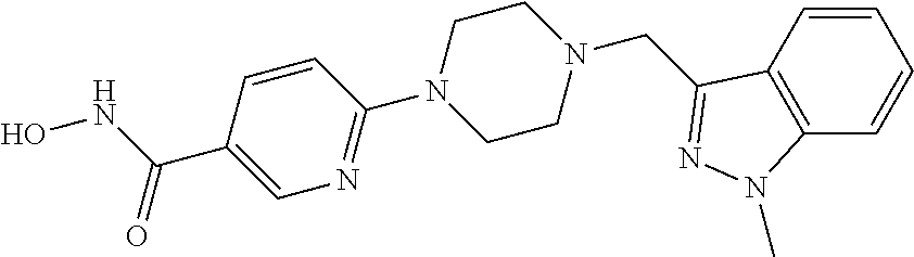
C1=CC(C(NO)=O)=CN=C1N1CCN(CC2=NN(C)C3=C2C=CC=C3)CC1
